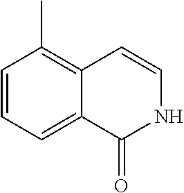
C1=CC=C2C(=C1C)C=CNC2=O
